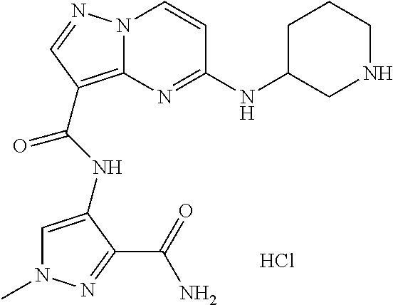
N1(C)C=C(NC(=O)C2=C3N(C=CC(NC4CNCCC4)=N3)N=C2)C(C(=O)N)=N1.Cl
